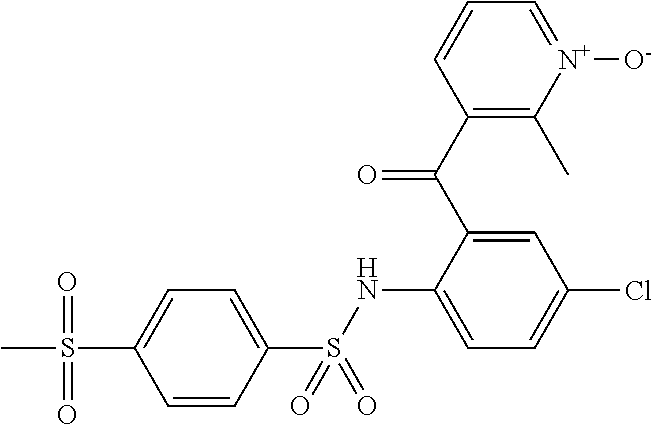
C1(C(C2=CC(Cl)=CC=C2NS(C2=CC=C(S(=O)(=O)C)C=C2)(=O)=O)=O)=C(C)[N+]([O-])=CC=C1
